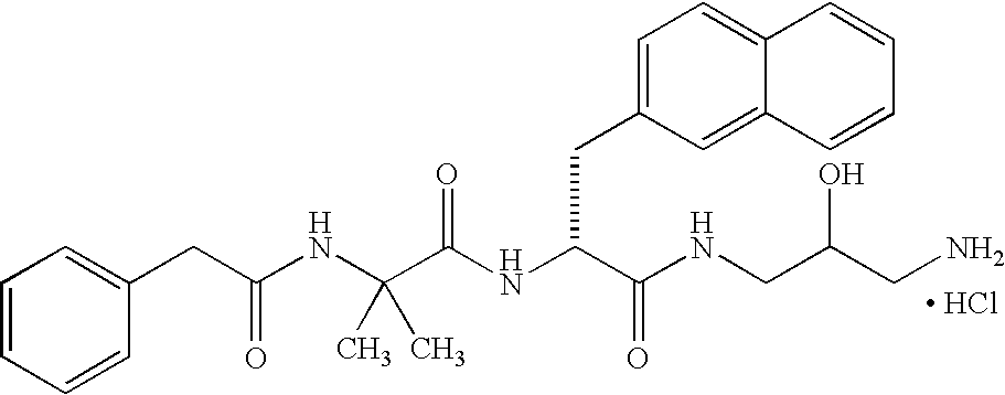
[ HCl].N(C(C(NCC(CN)O)=O)CC1=CC=C2C(=C1)C=CC=C2)C(C(NC(CC1=CC=CC=C1)=O)(C)C)=O
